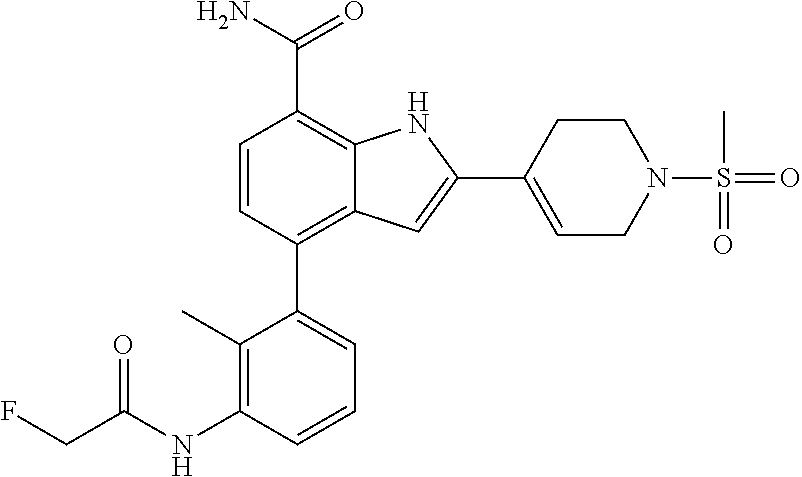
C1=CC(C2=CC=CC(NC(CF)=O)=C2C)=C2C(=C1C(N)=O)NC(C1=CCN(S(=O)(C)=O)CC1)=C2
